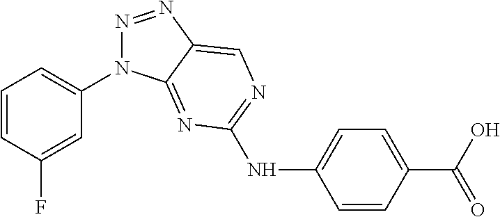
C1=CC(F)=CC(N2N=NC3=CN=C(NC4=CC=C(C(O)=O)C=C4)N=C23)=C1
